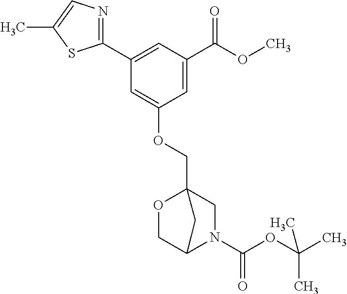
C1(C2=CC(C(=O)OC)=CC(OCC34OCC(N(C(=O)OC(C)(C)C)C3)C4)=C2)=NC=C(C)S1
